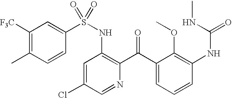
C1([F3C])=C(C)C=CC(S(NC2=C(C(C3=CC=CC(NC(NC)=O)=C3OC)=O)N=CC(Cl)=C2)(=O)=O)=C1
